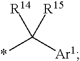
*C([Ar1])([R15])[R14]
